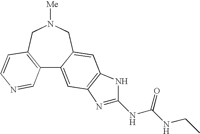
C12=C(CN([Me])CC3=CC4=C(C=C13)N=C(NC(NCC)=O)N4)C=CN=C2
